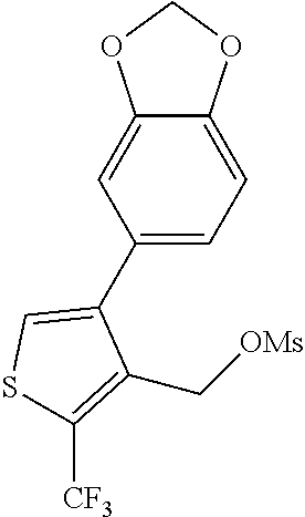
C1(C2=CSC([CF3])=C2C[OMs])=CC=C2C(=C1)OCO2
